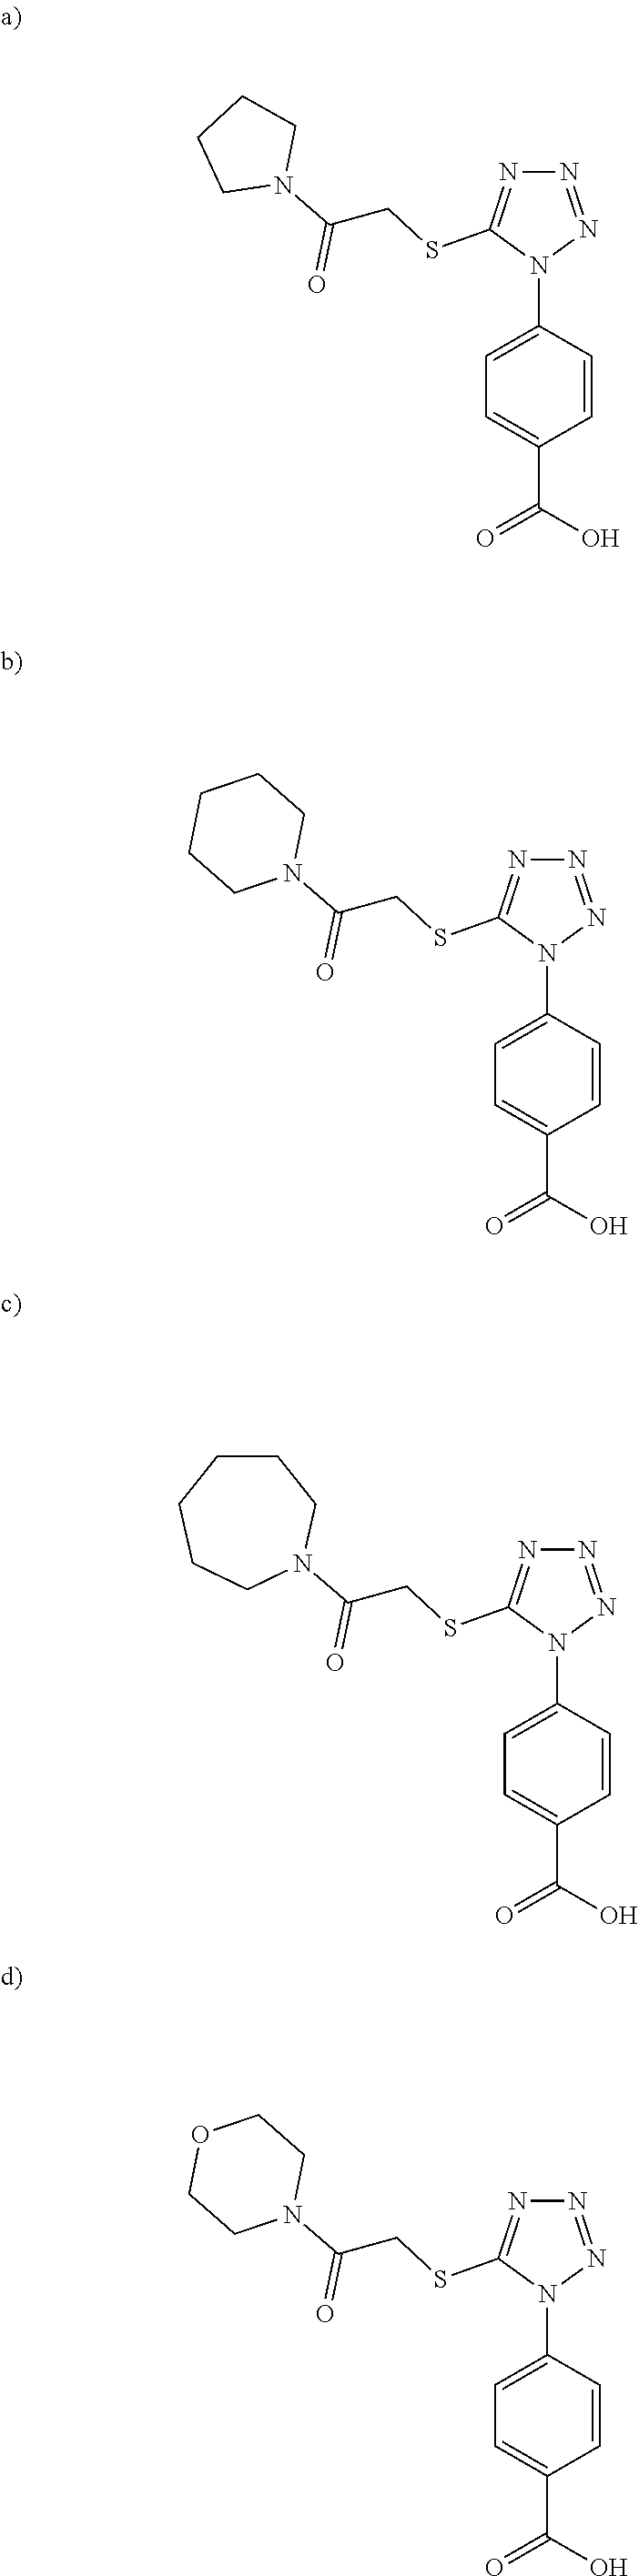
C(=O)(O)C1=CC=C(N2C(SCC(N3CCCCC3)=O)=NN=N2)C=C1.C1=C(C(=O)O)C=CC(N2C(SCC(N3CCCC3)=O)=NN=N2)=C1.C(=O)(O)C1=CC=C(N2C(SCC(N3CCOCC3)=O)=NN=N2)C=C1.C1=C(C(=O)O)C=CC(N2C(SCC(=O)N3CCCCCC3)=NN=N2)=C1
